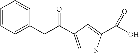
C1=CC=C(CC(=O)C2=CNC(C(O)=O)=C2)C=C1
